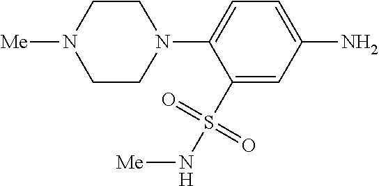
C1(S(N[Me])(=O)=O)=CC(N)=CC=C1N1CCN([Me])CC1
